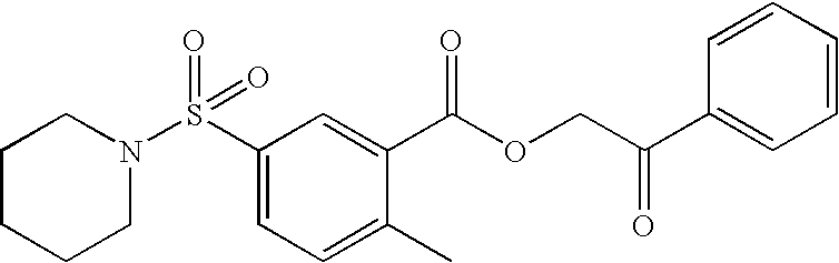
S(C1=CC=C(C)C(C(OCC(C2=CC=CC=C2)=O)=O)=C1)(=O)(=O)N1CCCCC1
